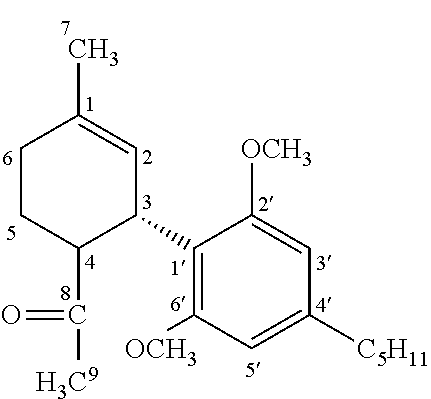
C1(C2=C([OCH3])C=C([C5H11])C=C2[OCH3])C=C(C)CCC1C([H3C9])=O
